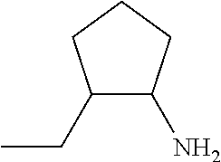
C1(CC)C(N)CCC1
